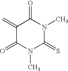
C1(=C)C(=O)N(C)C(=S)N(C)C1=O
